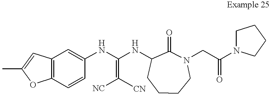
C(=C(NC1=CC2=C(C=C1)OC(C)=C2)NC1CCCCN(CC(=O)N2CCCC2)C1=O)([NC])[CN]
